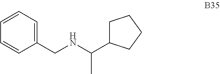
C1=CC=C(CNC(C2CCCC2)C)C=C1
